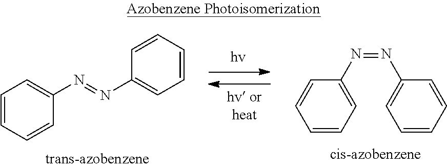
C1(N=NC2=CC=CC=C2)=CC=CC=C1.C1=CC=CC(N=NC2=CC=CC=C2)=C1
